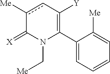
C1(C2=C([Y])cc([Me])C(=[X])N2C[Me])=CC=CC=C1[Me]
